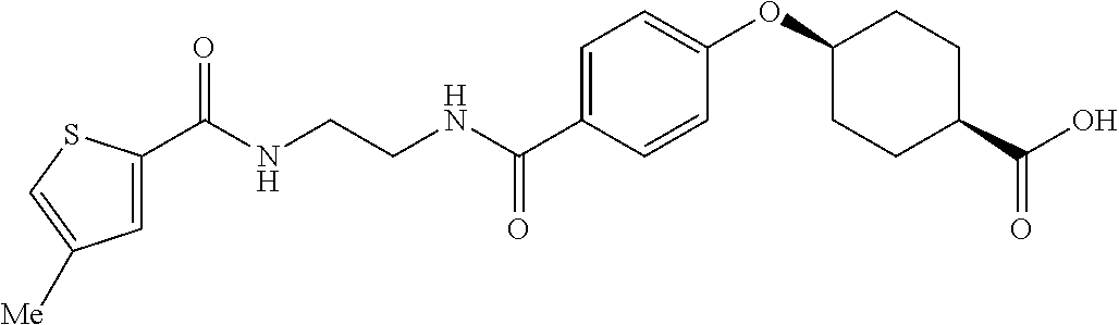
C(NCCNC(C1=CC=C(OC2CCC(C(O)=O)CC2)C=C1)=O)(=O)C1=CC([Me])=CS1
